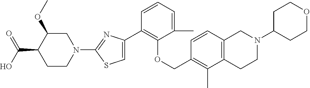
C1(C2=CSC(N3CC(OC)C(C(O)=O)CC3)=N2)=C(OCC2=C(C)C3=C(C=C2)CN(C2CCOCC2)CC3)C(C)=CC=C1
